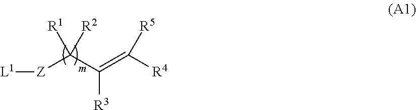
[L1][Z]C(C(=C([R4])[R5])[R3])([R2])[R1]
